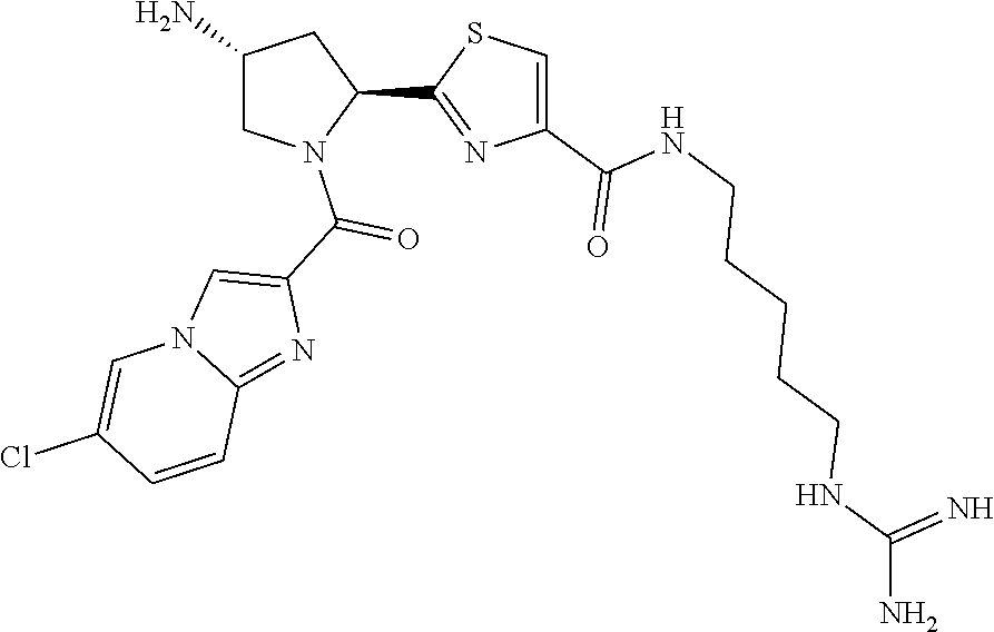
C1(C2=NC(C(NCCCCCNC(=N)N)=O)=CS2)CC(N)CN1C(C1=CN2C(=N1)C=CC(Cl)=C2)=O
